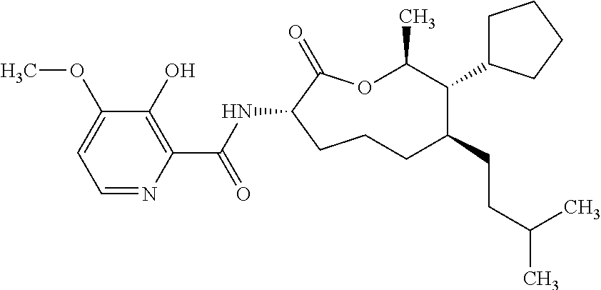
O1C(C)C(C2CCCC2)C(CCC(C)C)CCCC(NC(C2=C(O)C(OC)=CC=N2)=O)C1=O
